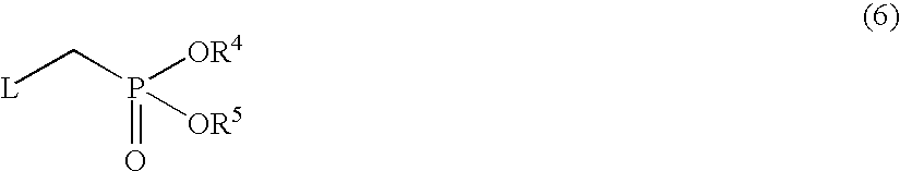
[L]CP(=O)([OR4])[OR5]
